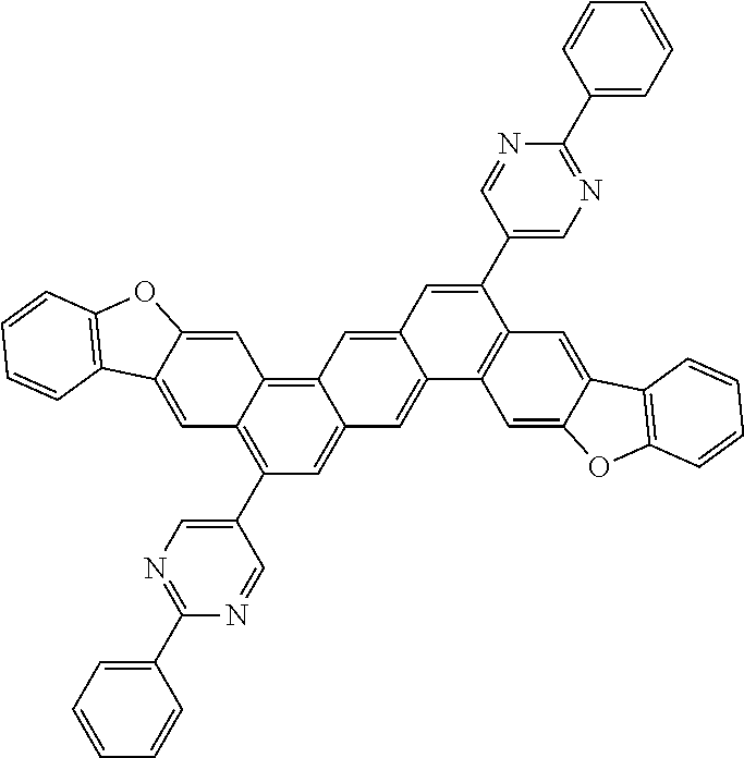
C1=C2C(=CC3=C4C(=CC(C5=CN=C(C6=CC=CC=C6)N=C5)=C13)C=C1C(=C4)C=C(C3=CN=C(C4=CC=CC=C4)N=C3)C3=C1C=C1C(=C3)C3=C(O1)C=CC=C3)OC1=C2C=CC=C1
